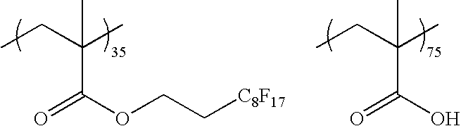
CCC(C(O)=O)(C)C.CCC(C(OCC[C8F17])=O)(C)C
